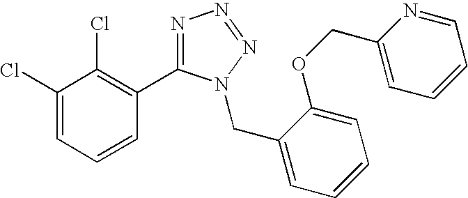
C1(Cl)=CC=CC(C2=NN=NN2CC2=CC=CC=C2OCC2=CC=CC=N2)=C1Cl
